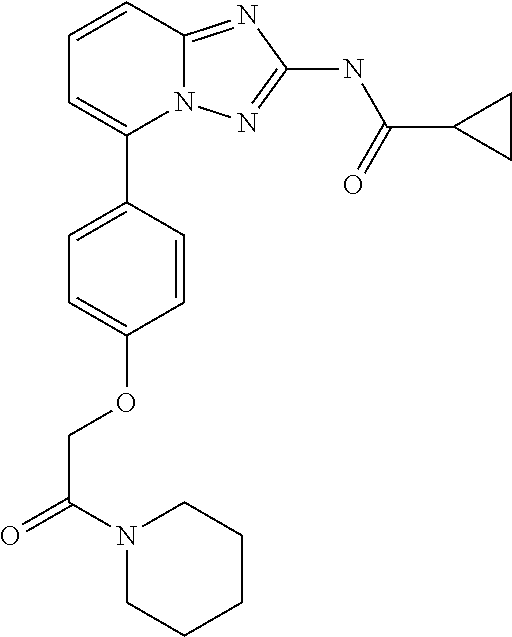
C1=CC2=NC(NC(C3CC3)=O)=NN2C(C2=CC=C(OCC(=O)N3CCCCC3)C=C2)=C1
